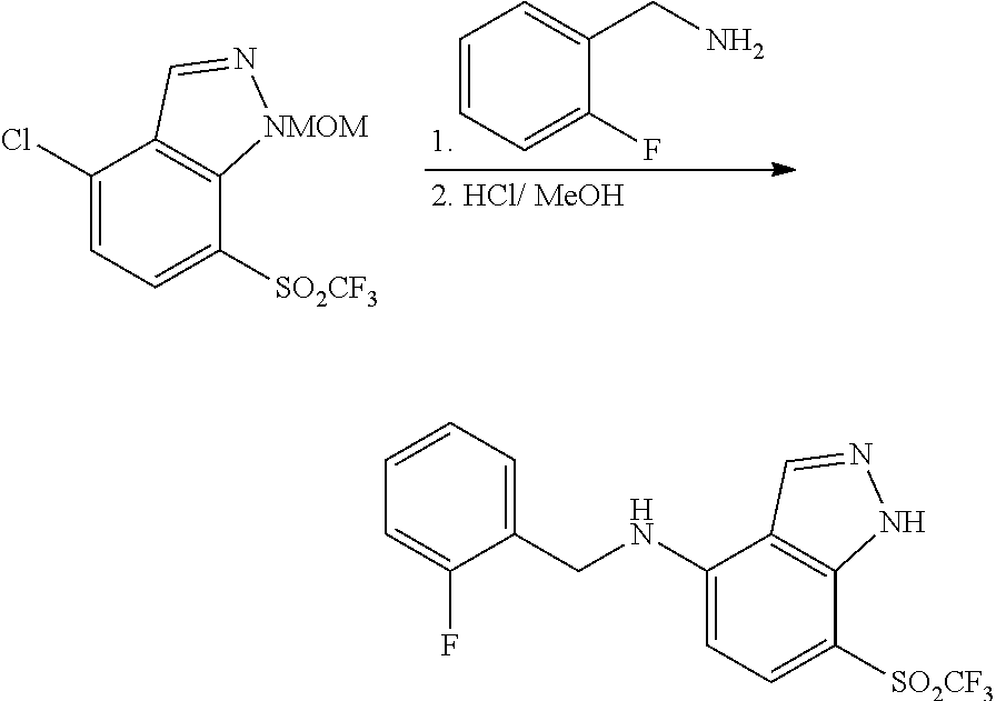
C1=CC=C(F)C(CN)=C1.C1(Cl)=CC=C([SO2CF3])C2=C1C=N[NMOM]2.C1(NCC2=CC=CC=C2F)=CC=C([SO2CF3])C2=C1C=NN2
